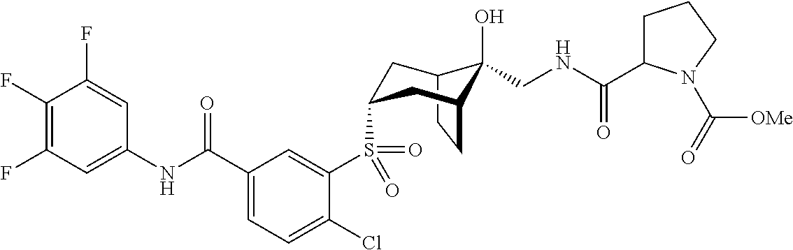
C1(F)=C(F)C=C(NC(C2=CC=C(Cl)C(S(=O)(=O)C3CC4C(O)(CNC(=O)C5CCCN5C(=O)[OMe])C(CC4)C3)=C2)=O)C=C1F
